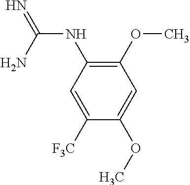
C1=C(OC)C([F3C])=CC(NC(=N)N)=C1OC
